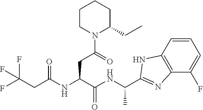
C(CC(NC(C(NC(C)C1=NC2=C(C=CC=C2F)N1)=O)CC(N1C(CC)CCCC1)=O)=O)(F)(F)F
